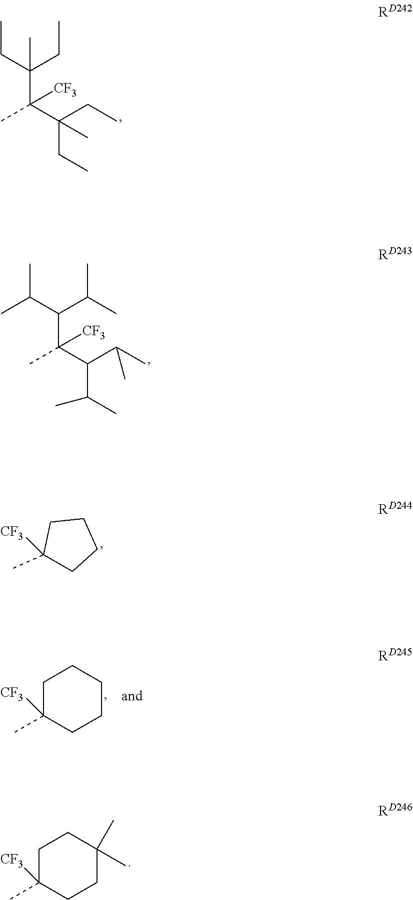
CCC(CC)(C)C(C(CC)(CC)C)([CF3])C.CC(C(C(C)C)C(C(C(C)C)C(C)C)([CF3])C)C.C1(C)([CF3])CCCC1.C1C(C)([CF3])CCC(C)(C)C1.C1C(C)([CF3])CCCC1
